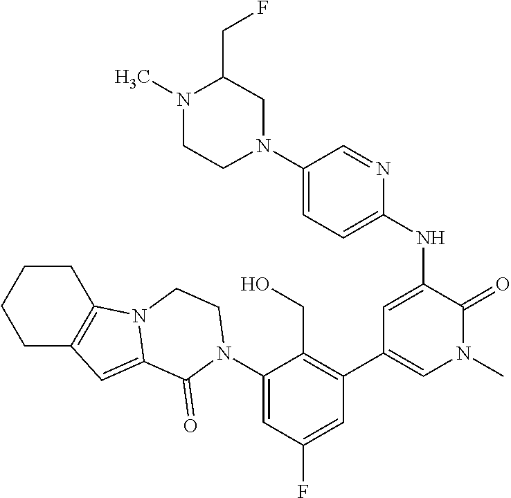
C1(N2C(=O)C3=CC4=C(CCCC4)N3CC2)=CC(F)=CC(C2=CN(C)C(=O)C(NC3=CC=C(N4CC(CF)N(C)CC4)C=N3)=C2)=C1CO
